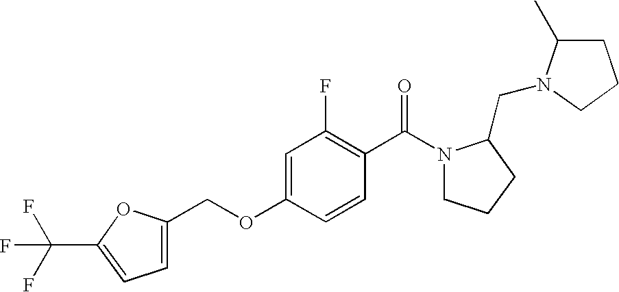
C1=C(OCC2=CC=C(C(F)(F)F)O2)C=CC(C(N2CCCC2CN2C(C)CCC2)=O)=C1F
